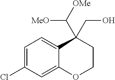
C1=C(Cl)C=C2C(=C1)C(C([MeO])[OMe])(CO)CCO2
